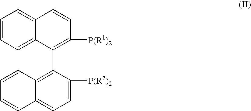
C1=CC=C2C(=C1)C=CC([P(R1)2])=C2C1=C2C(=CC=C1[P(R2)2])C=CC=C2
